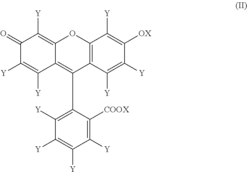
C1(=O)C([Y])=C([Y])C2=C(C3=C([Y])C([Y])=C([Y])C([Y])=C3[COOX])C3=C(OC2=C1[Y])C([Y])=C([OX])C([Y])=C3[Y]
